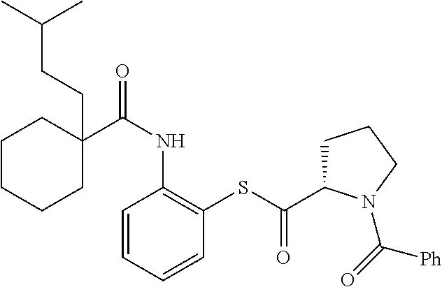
C1C(C(NC2=C(SC(C3CCCN3C(=O)[Ph])=O)C=CC=C2)=O)(CCC(C)C)CCCC1
